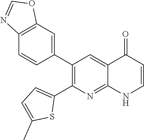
C12=C(C=C(C3=C(C4=CC=C(C)S4)N=C4C(=C3)C(=O)C=CN4)C=C1)OC=N2
